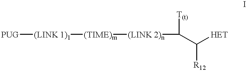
[PUG][(LINK 1)1][(TIME)m][(LINK 2)n]C([T(t)])C([R12])[HET]
